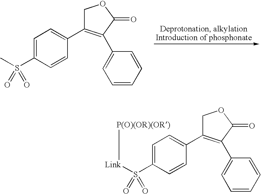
C1=C(S(C)(=O)=O)C=CC(C2=C(C3=CC=CC=C3)C(=O)OC2)=C1.C1=C(S([Link][P(O)(OR)(OR)])(=O)=O)C=CC(C2=C(C3=CC=CC=C3)C(=O)OC2)=C1
